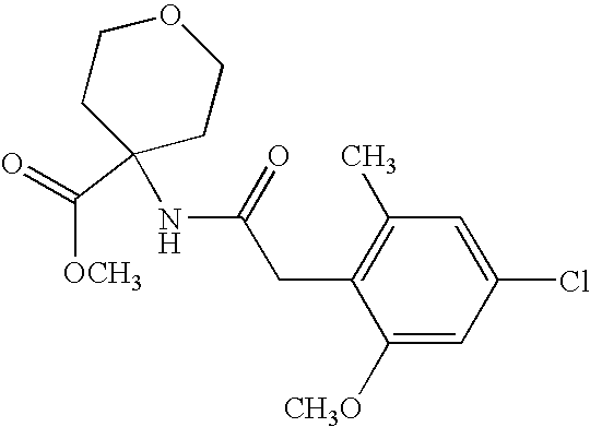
C1([CH3O])=CC(Cl)=CC(C)=C1CC(NC1(C(=O)[OCH3])CCOCC1)=O
